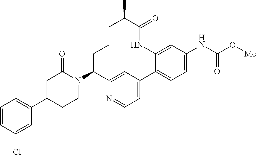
C1=CC(Cl)=CC(C2=CC(=O)N(C3C4=CC(=CC=N4)C4=CC=C(NC(=O)O[Me])C=C4NC(=O)C(C)CCC3)CC2)=C1
